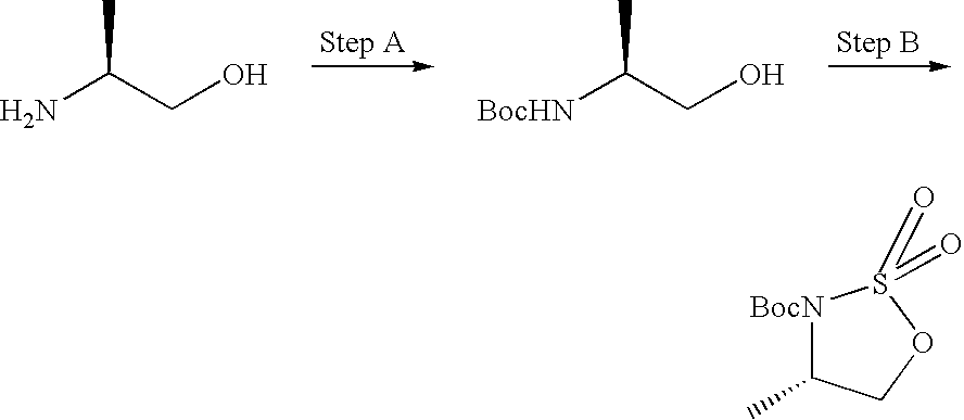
NC(CO)C.[BocHN]C(CO)C.[BocN]1C(C)COS1(=O)=O
